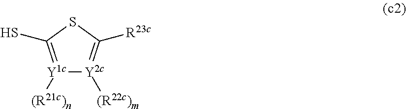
[Y1c]1([(R21c)n])=C(S)SC([R23c])=[Y2c]1[(R22c)m]
